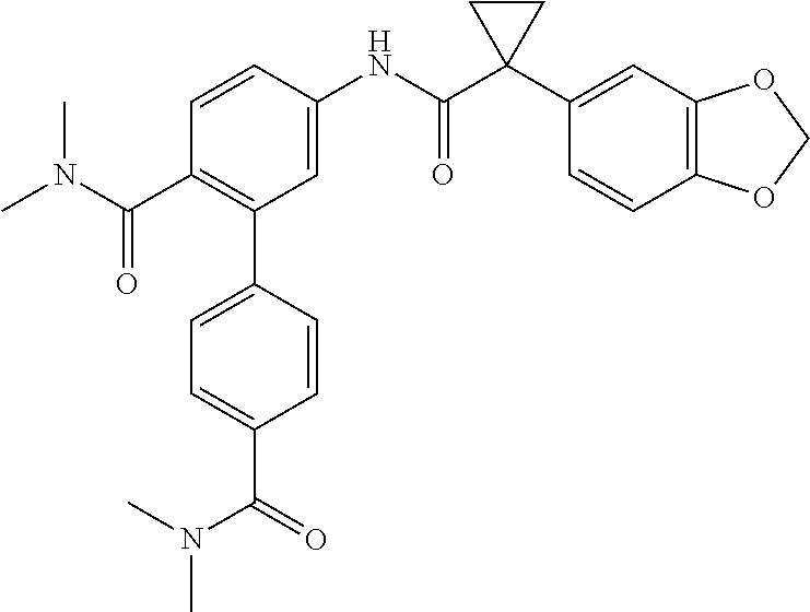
C1=C(NC(C2(C3=CC4=C(C=C3)OCO4)CC2)=O)C=CC(C(N(C)C)=O)=C1C1=CC=C(C(=O)N(C)C)C=C1
